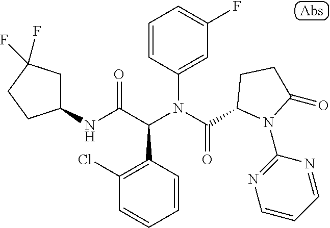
C1=CC(N(C(=O)C2N(C3=NC=CC=N3)C(=O)CC2)C(C(NC2CC(F)(F)CC2)=O)C2=C(Cl)C=CC=C2)=CC(F)=C1
